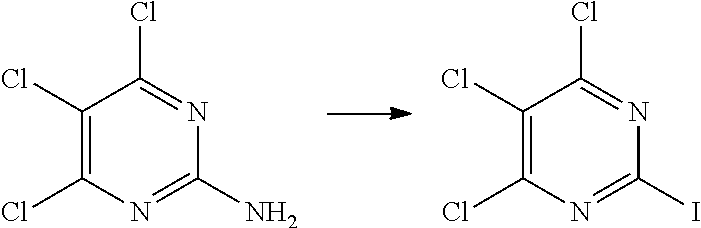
C1(N)=NC(Cl)=C(Cl)C(Cl)=N1.C1(I)=NC(Cl)=C(Cl)C(Cl)=N1
